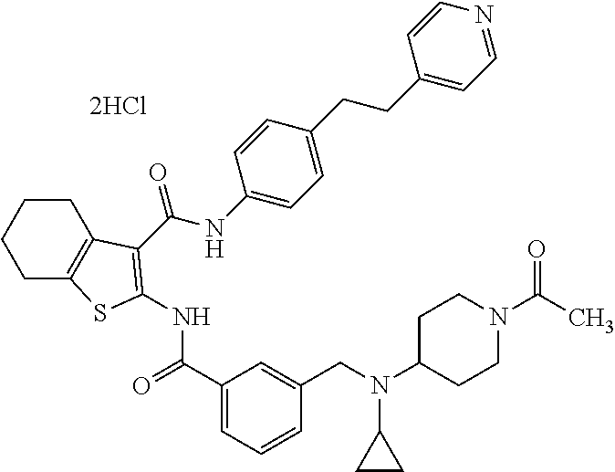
[2HCl].C1CC2=C(CC1)SC(NC(=O)C1=CC=CC(CN(C3CC3)C3CCN(C(C)=O)CC3)=C1)=C2C(NC1=CC=C(CCC2=CC=NC=C2)C=C1)=O
